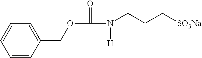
C1=CC(COC(N(CCC[SO3Na])[H])=O)=CC=C1
